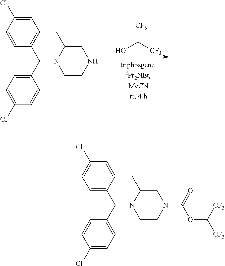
C1=C(Cl)C=CC(C(C2=CC=C(Cl)C=C2)N2CCNCC2C)=C1.OC([CF3])[CF3].C1=CC(C(C2=CC=C(Cl)C=C2)N2CCN(C(OC([CF3])[CF3])=O)CC2C)=CC=C1Cl
